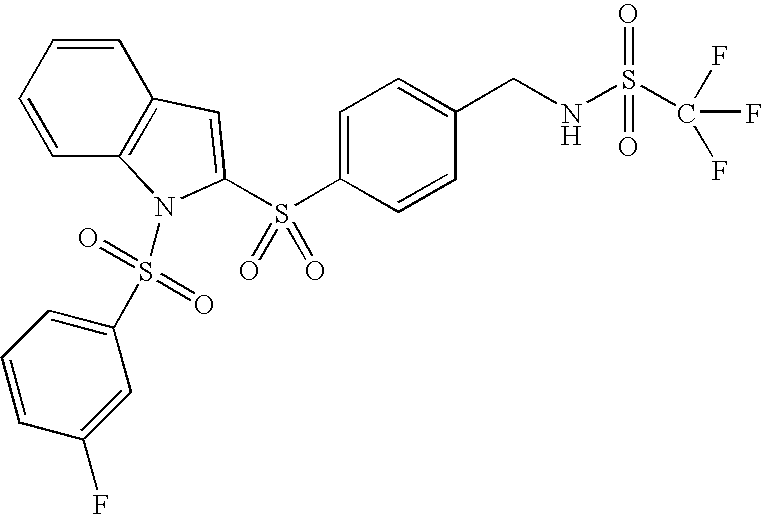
C1=CC2=C(C=C1)C=C(S(C1=CC=C(CNS(C(F)(F)F)(=O)=O)C=C1)(=O)=O)N2S(C1=CC=CC(F)=C1)(=O)=O
